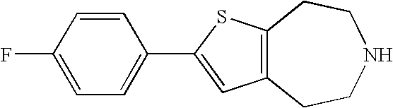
C12=C(SC(C3=CC=C(F)C=C3)=C1)CCNCC2
